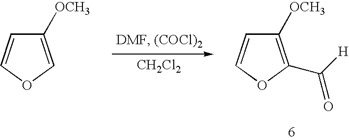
C1([OCH3])=C(C([H])=O)OC=C1.[CH2Cl2].C1([OCH3])=COC=C1
